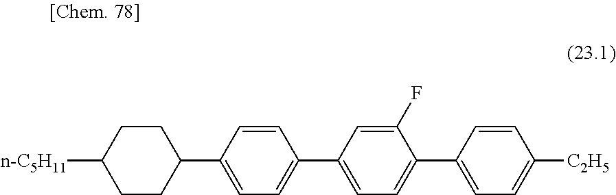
C1(C2=CC=C([C2H5])C=C2)=CC=C(C2=CC=C(C3CCC([n-C5H11])CC3)C=C2)C=C1F
